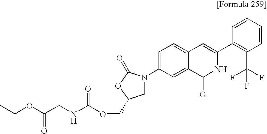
C1=C(N2CC(COC(NCC(OCC)=O)=O)OC2=O)C=C2C(=C1)C=C(C1=C(C(F)(F)F)C=CC=C1)NC2=O
